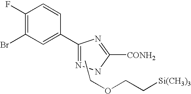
BrC1=C(F)C=CC(C2=NNC([CONH2])=N2)=C1.CCOCC[Si(CH3)3]
